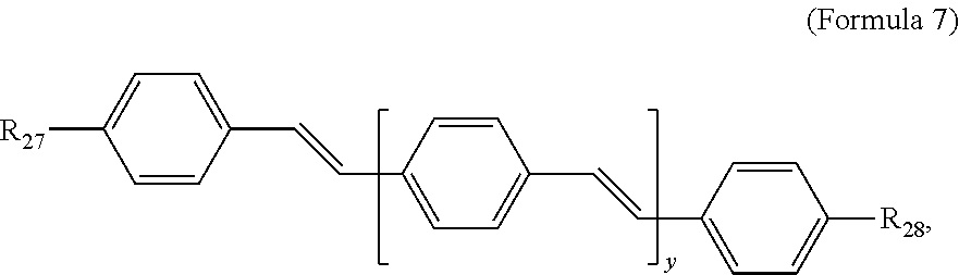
C1=CC(C=CC2=CC=C(C=CC3=CC=C([R28])C=C3)C=C2)=CC=C1[R27]
